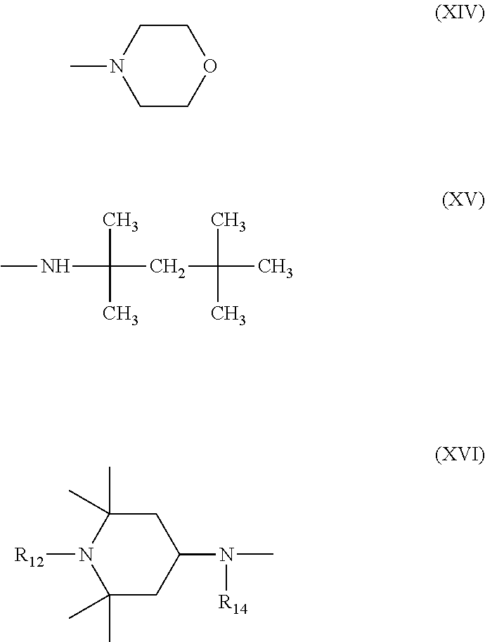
C1COCCN1C.CNC(CC(C)(C)C)(C)C.C1(C)(C)CC(N([R14])C)CC(C)(C)N1[R12]
